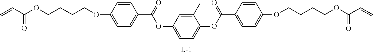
C=CC(OCCCCOC1=CC=C(C(=O)OC2=CC=C(OC(=O)C3=CC=C(OCCCCOC(C=C)=O)C=C3)C(C)=C2)C=C1)=O
